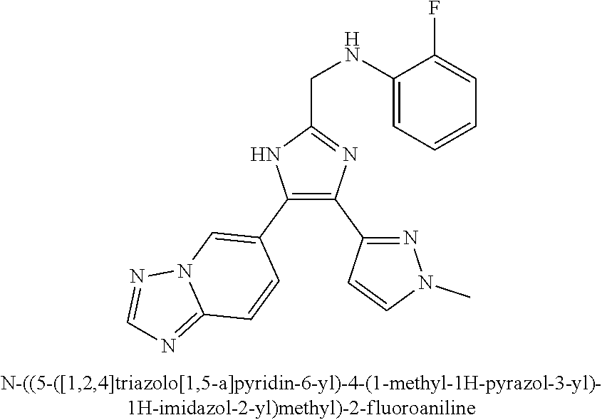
C1(NCC2=NC(C3=NN(C)C=C3)=C(C3=CN4C(=NC=N4)C=C3)N2)=CC=CC=C1F
